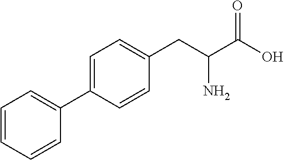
C1=C(C2=CC=CC=C2)C=CC(CC(C(O)=O)N)=C1
